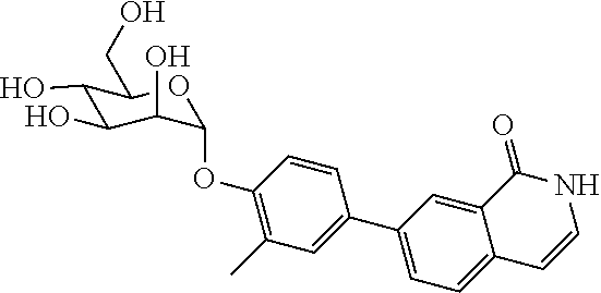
C1(O)C(O)C(O)C(OC2=C(C)C=C(C3=CC=C4C(=C3)C(=O)NC=C4)C=C2)OC1CO
